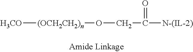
[H3CO][(OCH2CH2)n]OCC(=O)[N-(IL-2)]
